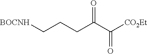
[BOCNH]CCCC(C([CO2Et])=O)=O
